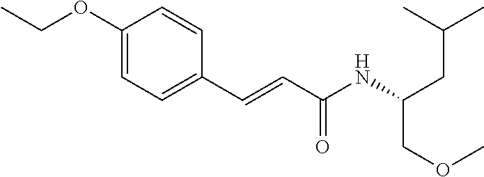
C1=C(OCC)C=CC(C=CC(NC(CC(C)C)COC)=O)=C1
